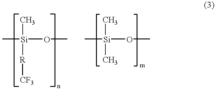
C[Si](OC)(C)[R][CF3].C[Si](OC)(C)C
